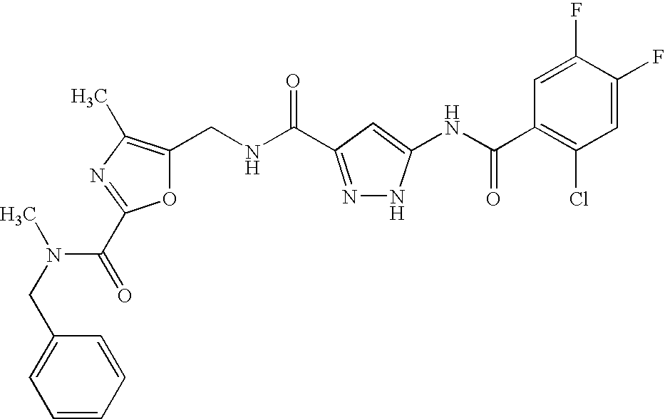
C1(CNC(=O)C2=NNC(NC(C3=C(Cl)C=C(F)C(F)=C3)=O)=C2)=C(C)N=C(C(N(CC2=CC=CC=C2)C)=O)O1
